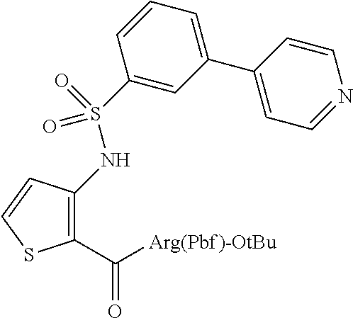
C1(C([Arg(Pbf)-OtBu])=O)=C(NS(=O)(=O)C2=CC(C3=CC=NC=C3)=CC=C2)C=CS1
